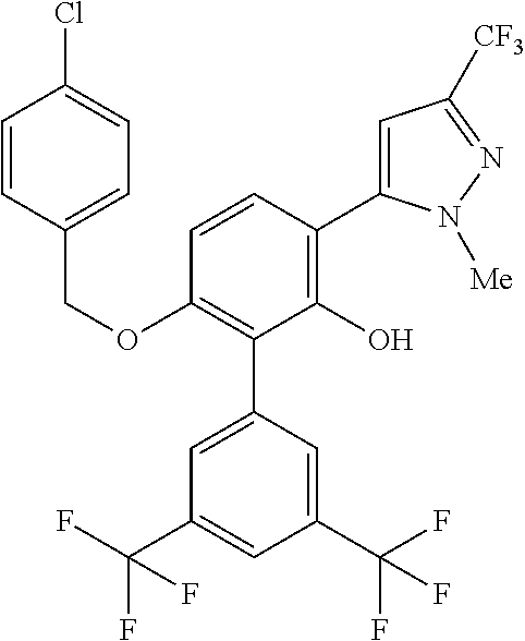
C(OC1=C(C2=CC(C(F)(F)F)=CC(C(F)(F)F)=C2)C(O)=C(C2=CC([CF3])=NN2[Me])C=C1)C1=CC=C(Cl)C=C1
